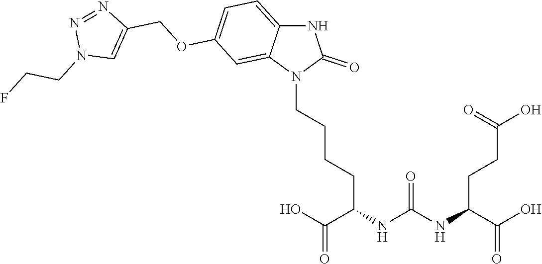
C(NC(NC(C(O)=O)CCC(=O)O)=O)(C(O)=O)CCCCN1C(=O)NC2=CC=C(OCC3=CN(CCF)N=N3)C=C12
